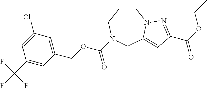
C1CCN(C(OCC2=CC(Cl)=CC(C(F)(F)F)=C2)=O)CC2=CC(C(OCC)=O)=NN12
